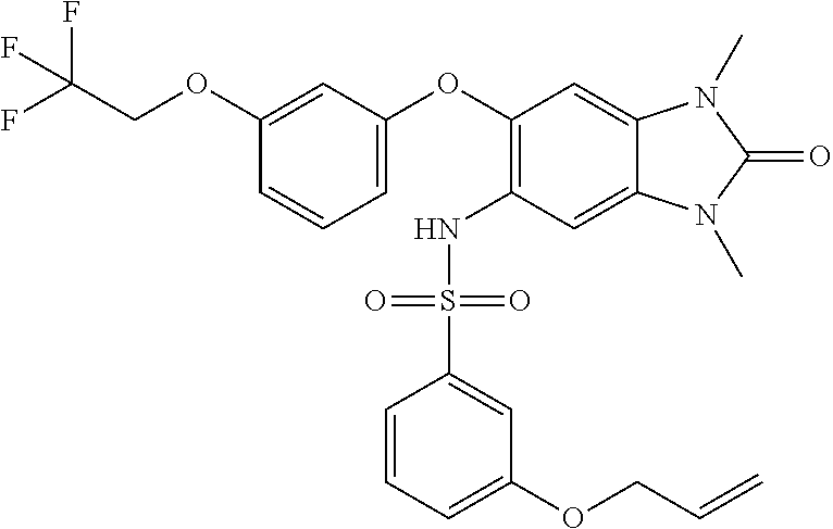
C(COC1=CC(OC2=C(NS(C3=CC(OCC=C)=CC=C3)(=O)=O)C=C3C(=C2)N(C)C(=O)N3C)=CC=C1)(F)(F)F
